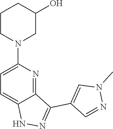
C12=NC(N3CCCC(O)C3)=CC=C1NN=C2C1=CN(C)N=C1
